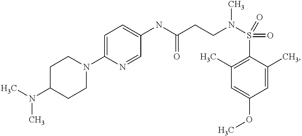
C1(N(C)C)CCN(C2=CC=C(NC(CCN(S(C3=C(C)C=C(OC)C=C3C)(=O)=O)C)=O)C=N2)CC1
